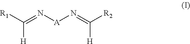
[R1]C(=N[A]N=C([R2])[H])[H]
